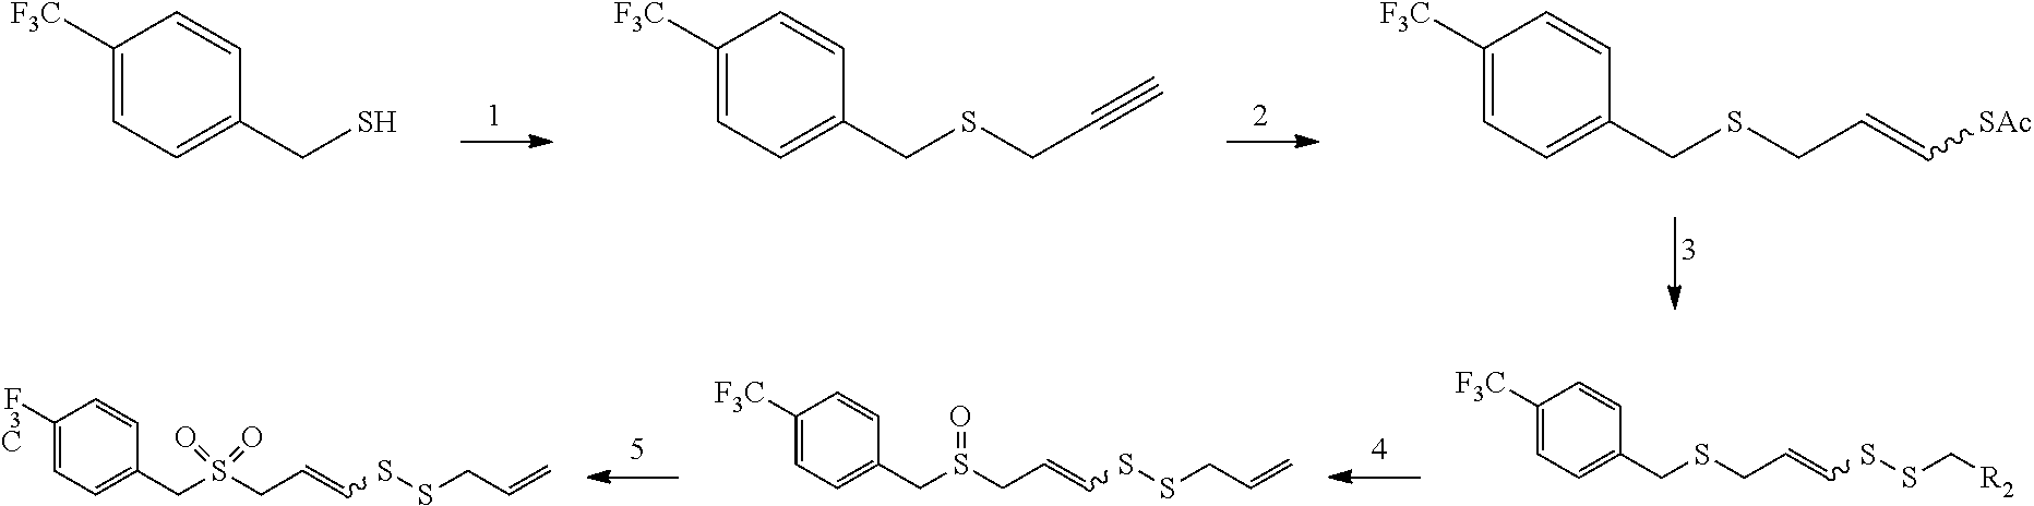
C(S)C1=CC=C([F3C])C=C1.C(SCC#C)C1=CC=C([F3C])C=C1.C(SCC=C[SAc])C1=CC=C([F3C])C=C1.C(SCC=CSSC[R2])C1=CC=C([F3C])C=C1.C(S(CC=CSSCC=C)(=O)=O)C1=CC=C([F3C])C=C1.C(S(CC=CSSCC=C)=O)C1=CC=C([F3C])C=C1
